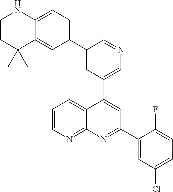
C1=C(C2=CC=C3C(=C2)C(C)(C)CCN3)C=NC=C1C1=CC(C2=CC(Cl)=CC=C2F)=NC2=NC=CC=C12
